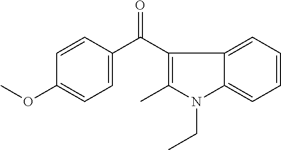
C12=CC=CC=C1N(CC)C(C)=C2C(C1=CC=C(OC)C=C1)=O
